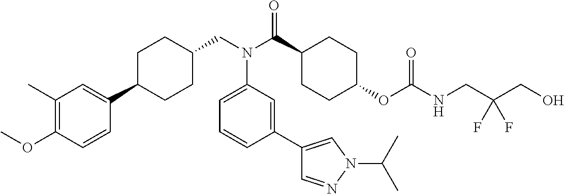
C1(C)=C(OC)C=CC(C2CCC(CN(C(C3CCC(OC(NCC(CO)(F)F)=O)CC3)=O)C3=CC=CC(C4=CN(C(C)C)N=C4)=C3)CC2)=C1
